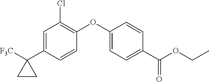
C1(OC2=CC=C(C(OCC)=O)C=C2)=C(Cl)C=C(C2([F3C])CC2)C=C1
